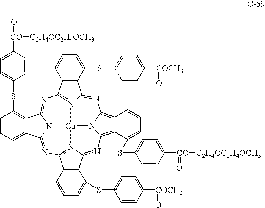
N1=C2N3=C(N=C4N5C(=NC6=N7C(=NC8=C9C(=C1N8[Cu]753)C=CC=C9SC1=CC=C([CO](=O)[C2H4OC2H4OCH3])C=C1)C1=C6C=CC=C1SC1=CC=C([COCH3]=O)C=C1)C1=CC=CC(SC3=CC=C([CO](=O)[C2H4OC2H4OCH3])C=C3)=C41)C1=C2C(SC2=CC=C([COCH3]=O)C=C2)=CC=C1
